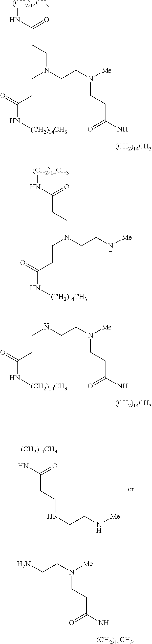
[(CH2)14CH3]NC(CCNCCN[Me])=O.[(CH2)14CH3]NC(CCN(CCN([Me])CCC(N[(CH2)14CH3])=O)CCC(N[(CH2)14CH3])=O)=O.[(CH2)14CH3]NC(CCN(CCN[Me])CCC(N[(CH2)14CH3])=O)=O.N(CCN([Me])CCC(N[(CH2)14CH3])=O)CCC(N[(CH2)14CH3])=O.NCCN([Me])CCC(N[(CH2)14CH3])=O
